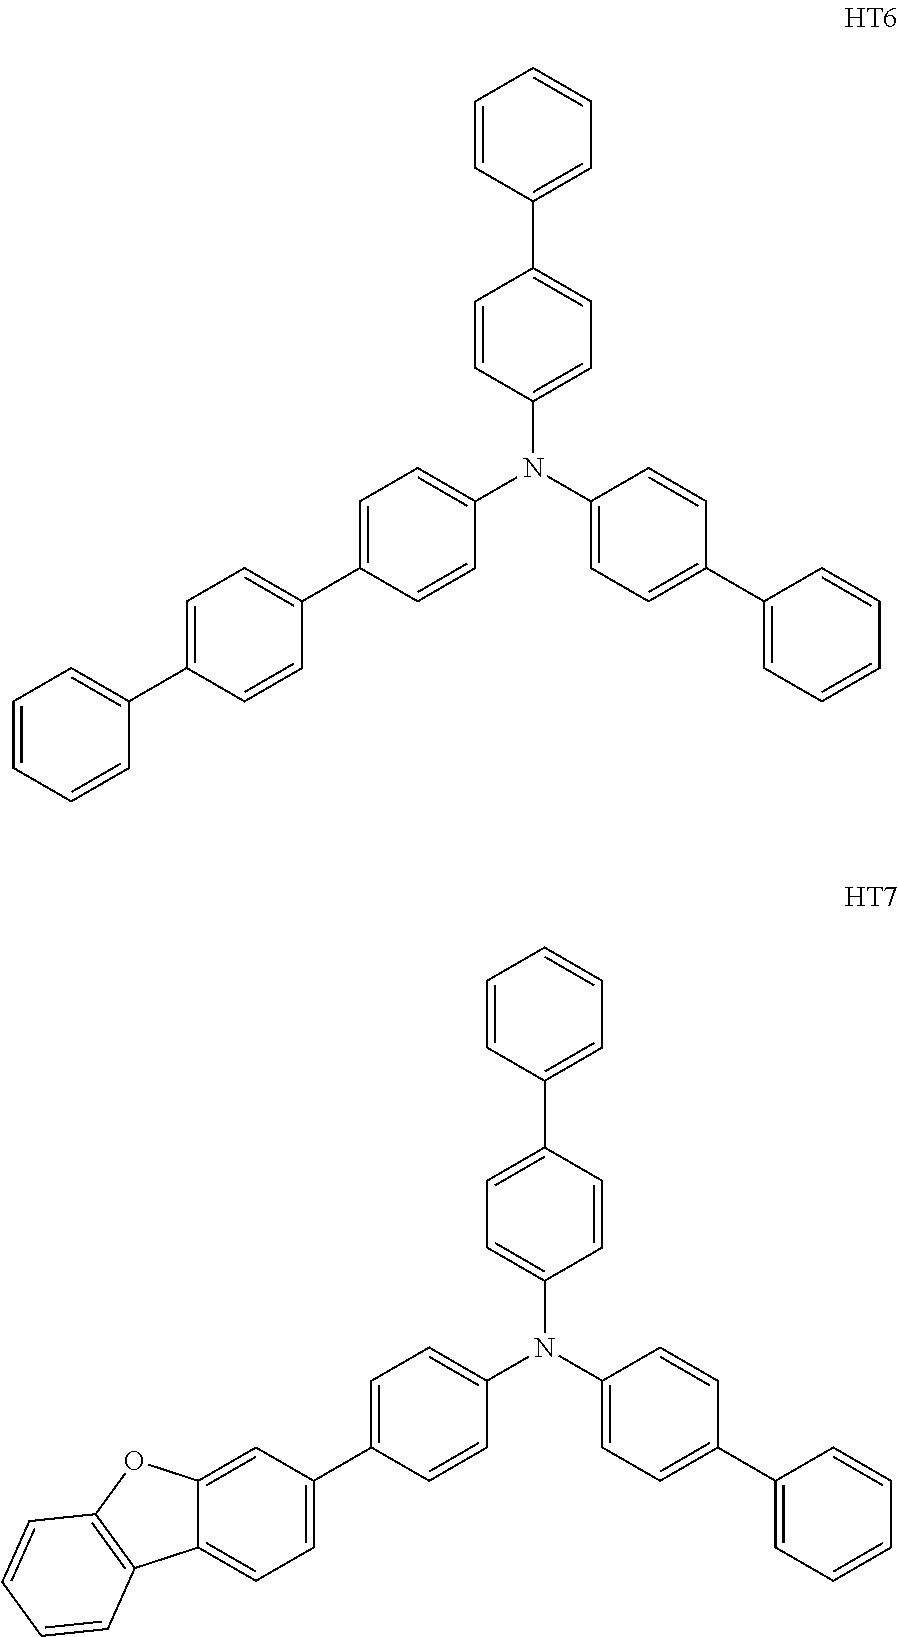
C1=CC=CC(C2=CC=C(C3=CC=C(N(C4=CC=C(C5=CC=CC=C5)C=C4)C4=CC=C(C5=CC=CC=C5)C=C4)C=C3)C=C2)=C1.C12=CC=C(C3=CC=C(N(C4=CC=C(C5=CC=CC=C5)C=C4)C4=CC=C(C5=CC=CC=C5)C=C4)C=C3)C=C1OC1=C2C=CC=C1
